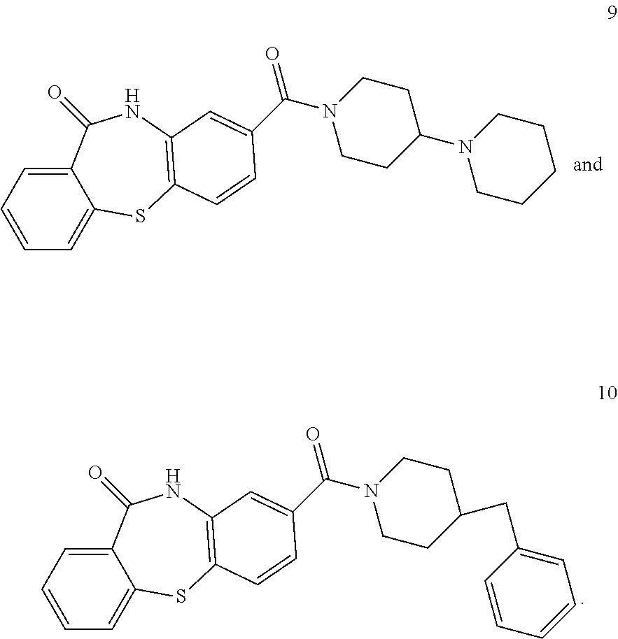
C1=CC=C2C(=C1)C(=O)NC1=C(S2)C=CC(C(N2CCC(N3CCCCC3)CC2)=O)=C1.C1=CC=C2C(=C1)C(=O)NC1=C(S2)C=CC(C(N2CCC(CC3=CC=CC=C3)CC2)=O)=C1
